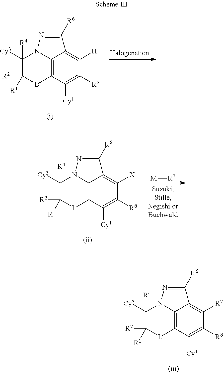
C12=C3C([Cy1])=C([R8])C([H])=C1C([R6])=NN2C([Cy3])([R4])C([R2])([R1])[L]3.C12=C3C([Cy1])=C([R8])C([X])=C1C([R6])=NN2C([Cy3])([R4])C([R2])([R1])[L]3.[M][R7].C12=C3C([Cy1])=C([R8])C([R7])=C1C([R6])=NN2C([Cy3])([R4])C([R2])([R1])[L]3
